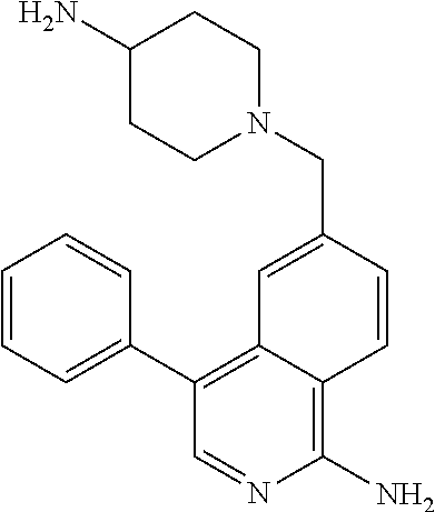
C12=C(N)N=CC(C3=CC=CC=C3)=C1C=C(CN1CCC(N)CC1)C=C2
